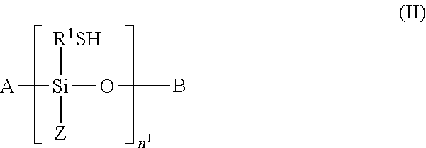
[A][Si](OB)([R1SH])[Z]
